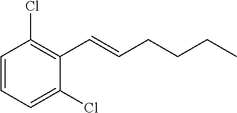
C1=CC=C(Cl)C(C=CCCCC)=C1Cl
